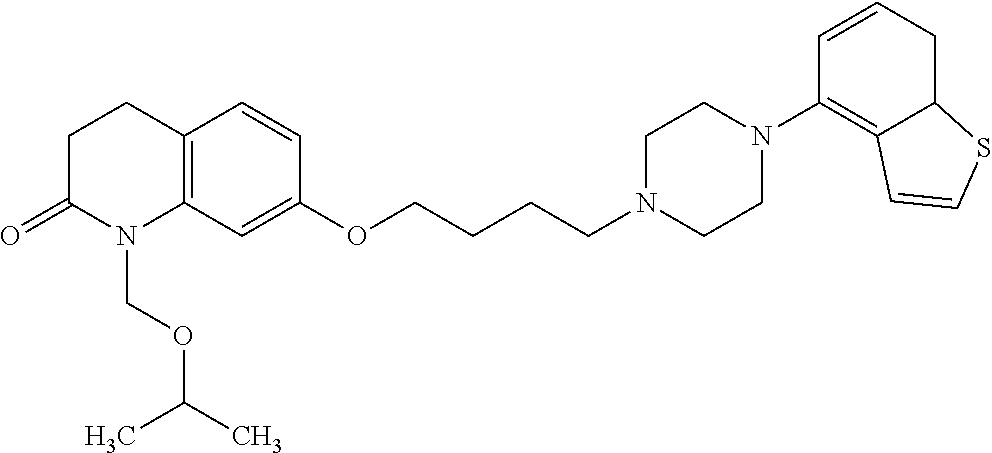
C12=C(C=C(OCCCCN3CCN(C4=C5C(CC=C4)SC=C5)CC3)C=C1)N(COC(C)C)C(=O)CC2
